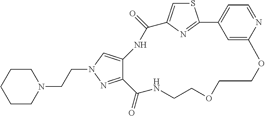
C(CN1CCCCC1)N1C=C2C(=N1)C(=O)NCCOCCOC1=CC(=CC=N1)C1=NC(=CS1)C(=O)N2
